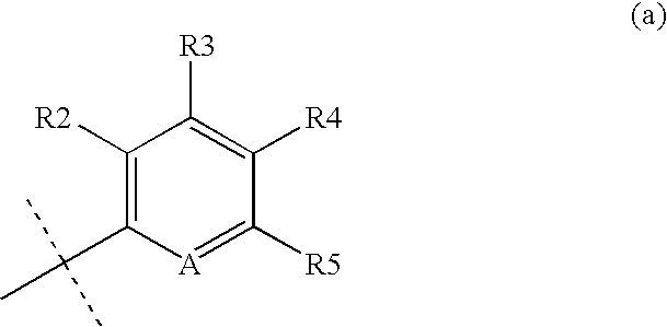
C1([R2])=C(C(C)(C)C)[A]=C([R5])C([R4])=C1[R3]
